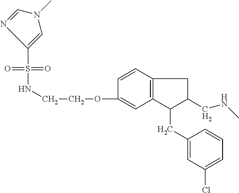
S(=O)(NCCOC1=CC2=C(C=C1)CC(CNC)C2CC1=CC(Cl)=CC=C1)(=O)C1=CN(C)C=N1
